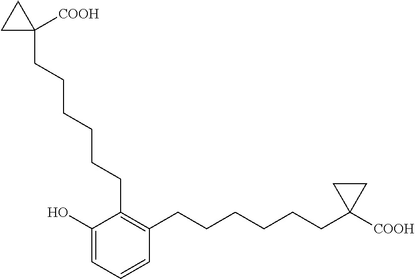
C1(O)=CC=CC(CCCCCCC2([COOH])CC2)=C1CCCCCCC1([COOH])CC1
